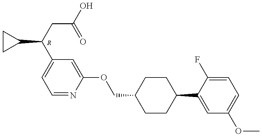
C1=NC(OCC2CCC(C3=CC(OC)=CC=C3F)CC2)=CC(C(CC(O)=O)C2CC2)=C1.[R]
